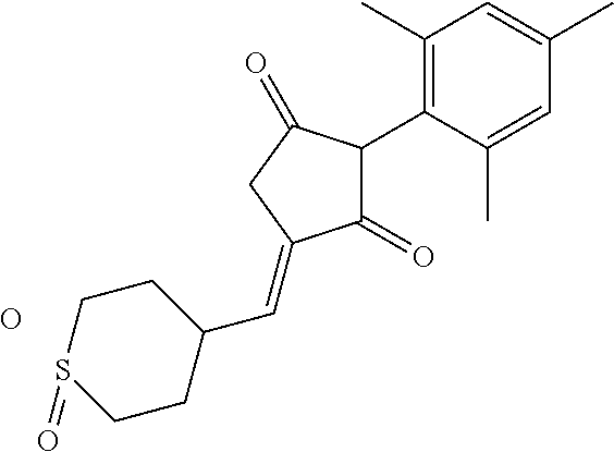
C1(=O)C(C2=C(C)C=C(C)C=C2C)C(=O)CC1=CC1CCS(=O)CC1.O
